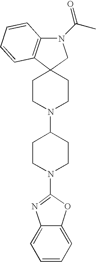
C1(N2CCC3(CC2)C2=C(N(C(C)=O)C3)C=CC=C2)CCN(C2=NC3=CC=CC=C3O2)CC1
